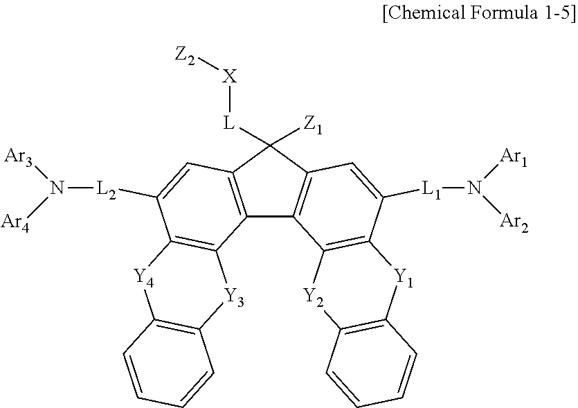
C12=C(C([Z1])([L][X][Z2])C3=C1C1=C(C([L1]N([Ar1])[Ar2])=C3)[Y1]C3=C([Y2]1)C=CC=C3)C=C([L2]N([Ar3])[Ar4])C1=C2[Y3]C2=C([Y4]1)C=CC=C2
